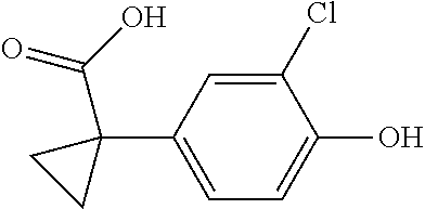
C1(Cl)=CC(C2(C(=O)O)CC2)=CC=C1O
